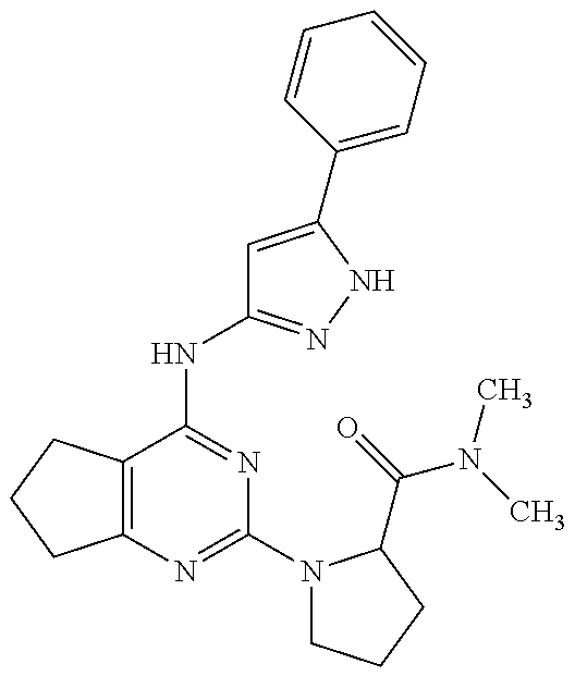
C12=C(C(NC3=NNC(C4=CC=CC=C4)=C3)=NC(N3CCCC3C(=O)N(C)C)=N1)CCC2
